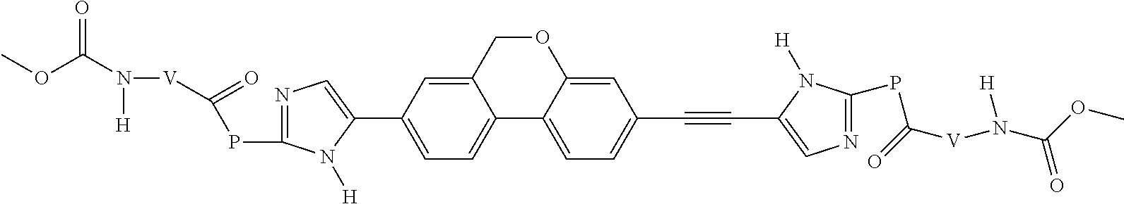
C1(C2=CC=C3C(=C2)COC2=CC(C#CC4=CN=C(PC([V]N(C(OC)=O)[H])=O)N4[H])=CC=C32)=CN=C(PC(=O)[V]N(C(OC)=O)[H])N1[H]
